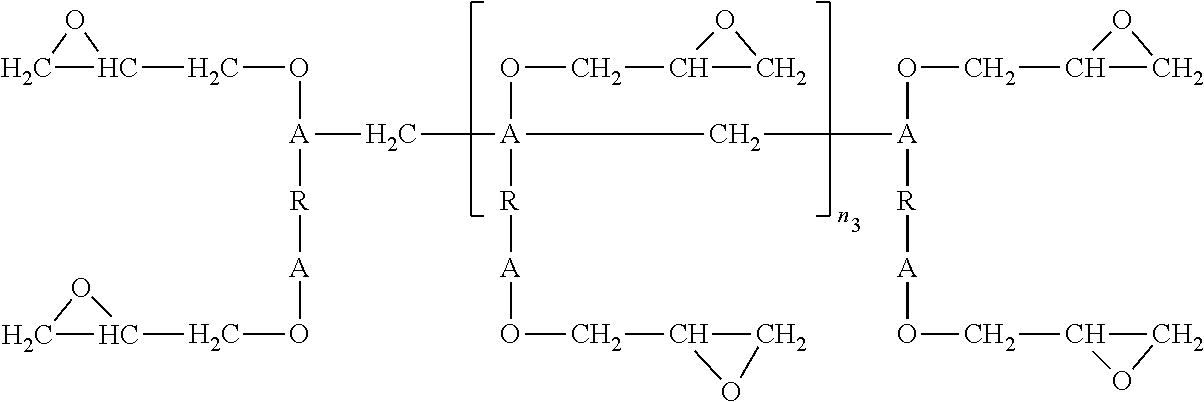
C1C(CO[A]([R][A]OCC2CO2)C[A]([R][A]OCC2CO2)(OCC2CO2)C[A](OCC2CO2)[R][A]OCC2CO2)O1
